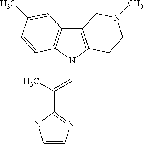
C12=C(N(C=C(C)C3=NC=CN3)C3=C1C=C(C)C=C3)CCN(C)C2
